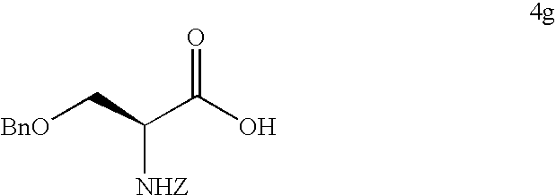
[BnO]CC(C(O)=O)[NHZ]
